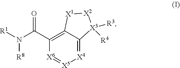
[X4]1=C2C(=C(C(N([R1])[R8])=O)[X6]=[X5]1)[X1][X2][X3]2([R4])[R3]
